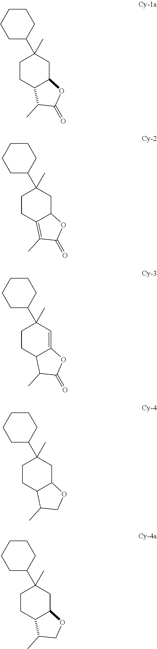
C1CC2C(CC1(C1CCCCC1)C)OC(=O)C2C.C1CC2=C(C)C(=O)OC2CC1(C1CCCCC1)C.C1CC2C(=CC1(C1CCCCC1)C)OC(=O)C2C.C1CC2C(CC1(C1CCCCC1)C)OCC2C.C1CC2C(CC1(C1CCCCC1)C)OCC2C
